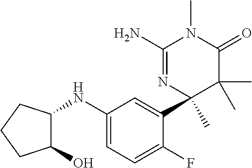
C1(N)=NC(C2=CC(NC3C(O)CCC3)=CC=C2F)(C)C(C)(C)C(=O)N1C
